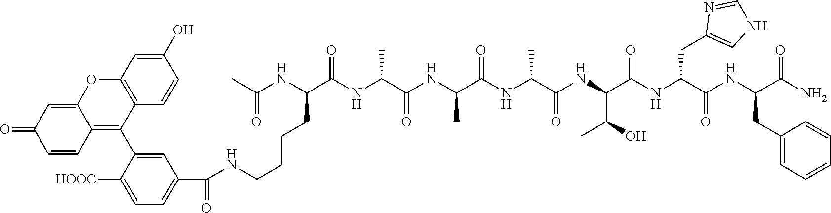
NC(C(NC(C(NC(C(NC(C(NC(C(NC(C(NC(C(NC(C)=O)CCCCNC(C1=CC=C([HOOC])C(C2=C3C(=CC(=O)C=C3)OC3=C2C=CC(O)=C3)=C1)=O)=O)C)=O)C)=O)C)=O)C(C)O)=O)CC1=CNC=N1)=O)CC1=CC=CC=C1)=O
